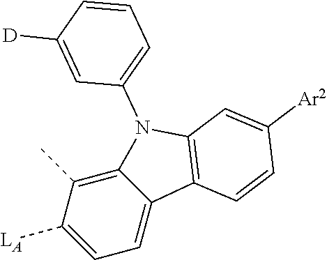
C12=C(C)C([LA])=CC=C1C1=C(N2C2=CC=CC([D])=C2)C=C([Ar2])C=C1
